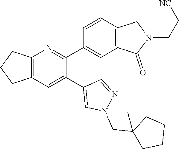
C12=C(C=C(C3=CN(CC4(C)CCCC4)N=C3)C(C3=CC4=C(C=C3)CN(CC[NC])C4=O)=N1)CCC2
